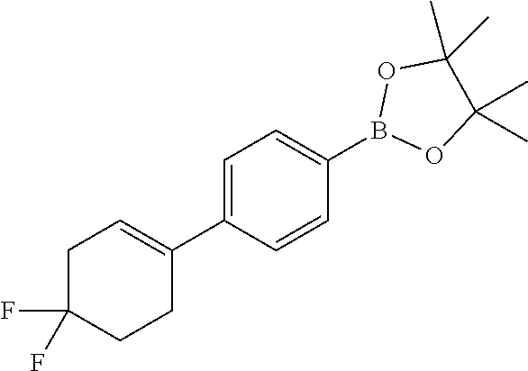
C1=C(B2OC(C)(C)C(C)(C)O2)C=CC(C2=CCC(F)(F)CC2)=C1
